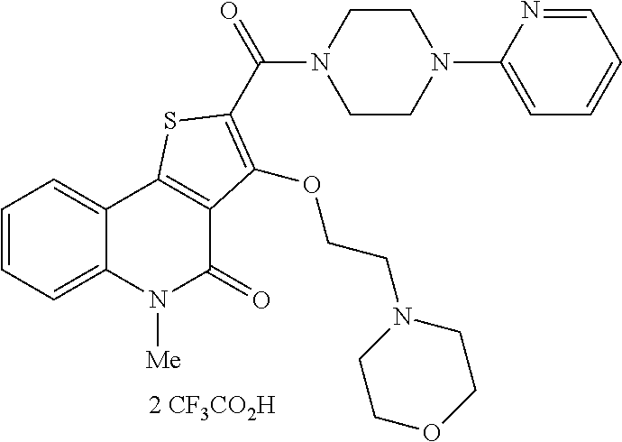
[2 CF3CO2H].C1=CC=C2C(=C1)C1=C(C(=O)N2[Me])C(OCCN2CCOCC2)=C(C(=O)N2CCN(C3=CC=CC=N3)CC2)S1
